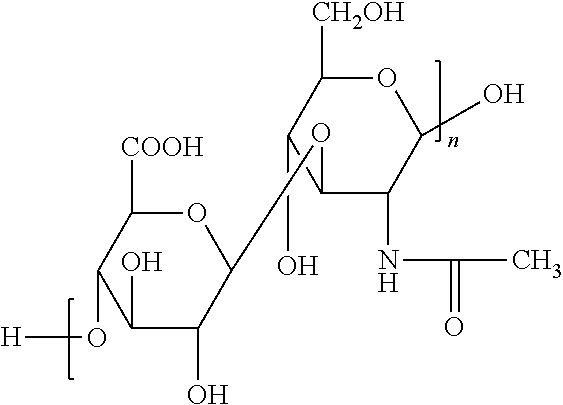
C1(O[H])C(O)C(O)C(OC2C(O)C([CH2OH])OC(O)C2NC(C)=O)OC1[COOH]
